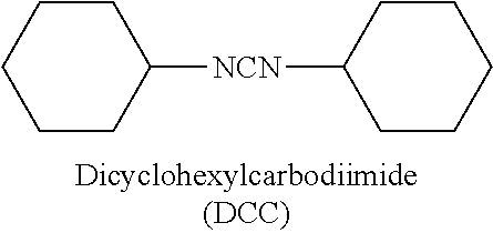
C1C([NCN]C2CCCCC2)CCCC1
